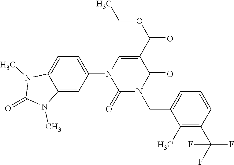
C1(N2C(=O)N(CC3=CC=CC(C(F)(F)F)=C3C)C(=O)C(C(=O)OCC)=C2)=CC=C2C(=C1)N(C)C(=O)N2C
